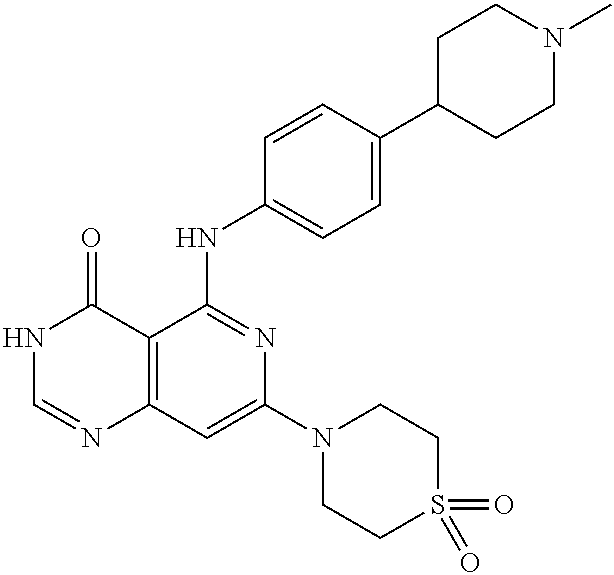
C12=C(C=C(N3CCS(=O)(=O)CC3)N=C1NC1=CC=C(C3CCN(C)CC3)C=C1)N=CNC2=O
